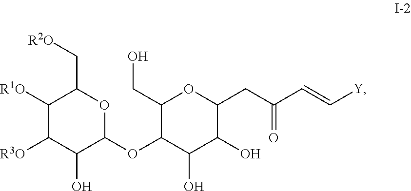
C1([R1O])C([R3O])C(O)C(OC2C(O)C(O)C(CC(C=C[Y])=O)OC2CO)OC1C[R2O]
